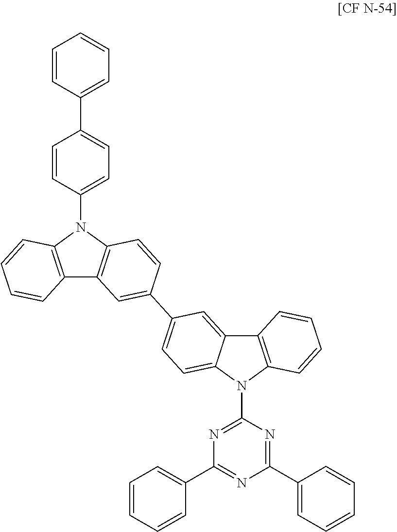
C1=CC2=C(C=C1)N(C1=CC=C(C3=CC=CC=C3)C=C1)C1=C2C=C(C2=CC=C3C(=C2)C2=C(C=CC=C2)N3C2=NC(C3=CC=CC=C3)=NC(C3=CC=CC=C3)=N2)C=C1
